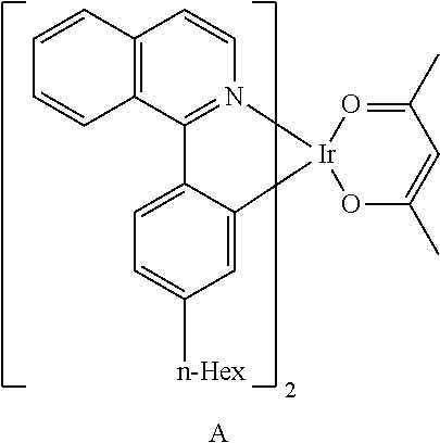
C12=C(C3=N(C=C1)[Ir]1(C4=CC([n-Hex])=CC=C34)O=C(C)C=C(C)O1)C=CC=C2.[A]
